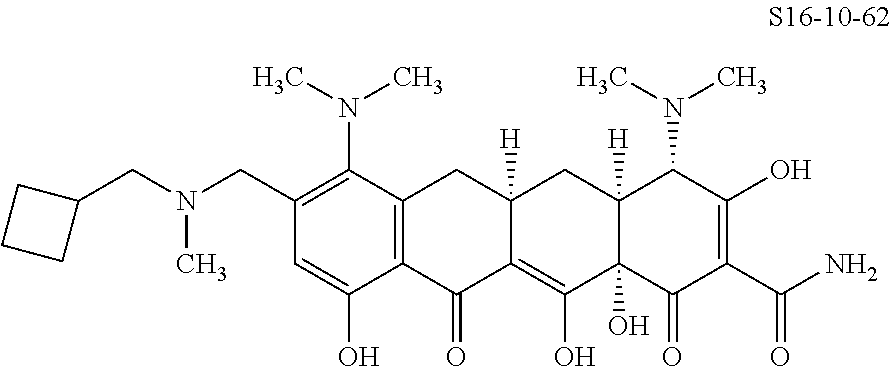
C1(CN(CC2CCC2)C)=C(N(C)C)C2=C(C(O)=C1)C(=O)C1=C(O)C3(O)C([H])(CC1([H])C2)C(N(C)C)C(O)=C(C(N)=O)C3=O
